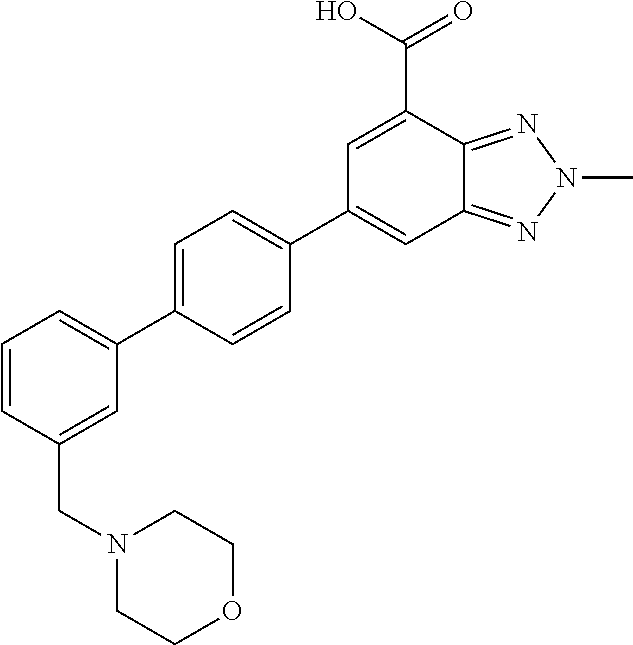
C1(C2=CC=C(C3=CC4=NN(C)N=C4C(C(O)=O)=C3)C=C2)=CC=CC(CN2CCOCC2)=C1
